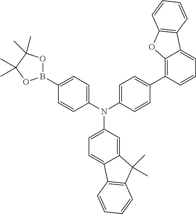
C1(N(C2=CC=C(C3=C4C(=CC=C3)C3=C(O4)C=CC=C3)C=C2)C2=CC=C3C(=C2)C(C)(C)C2=C3C=CC=C2)=CC=C(B2OC(C)(C)C(C)(C)O2)C=C1
